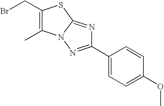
C1(CBr)=C(C)N2C(=NC(C3=CC=C(OC)C=C3)=N2)S1
